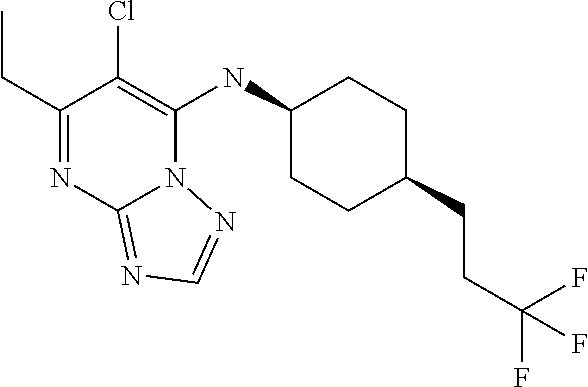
C1(CC)=NC2=NC=NN2C(NC2CCC(CCC(F)(F)F)CC2)=C1Cl
